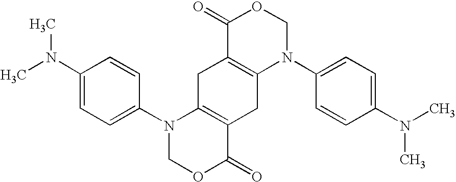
C1(N(C)C)=CC=C(N2COC(=O)C3=C2CC2=C(C3)N(C3=CC=C(N(C)C)C=C3)COC2=O)C=C1
